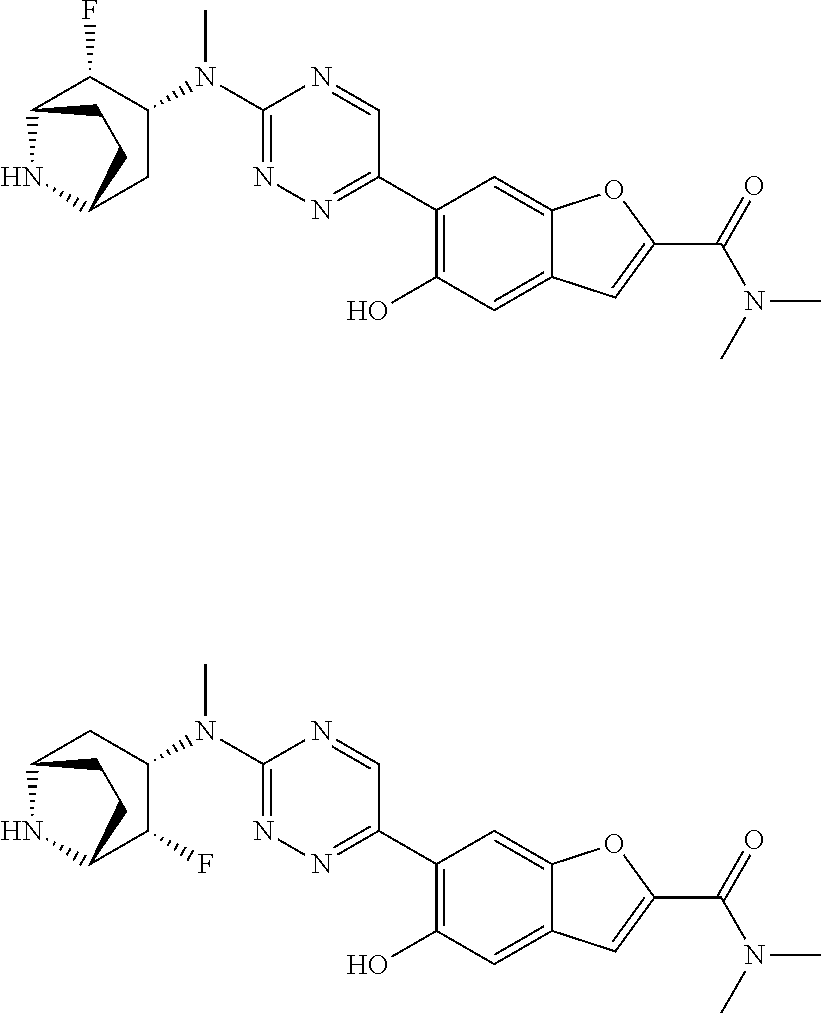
C1(C2=C(O)C=C3C(=C2)OC(C(=O)N(C)C)=C3)=NN=C(N(C2C(F)C3NC(C2)CC3)C)N=C1.C1(C2=C(O)C=C3C(=C2)OC(C(=O)N(C)C)=C3)=NN=C(N(C2CC3NC(C2F)CC3)C)N=C1
